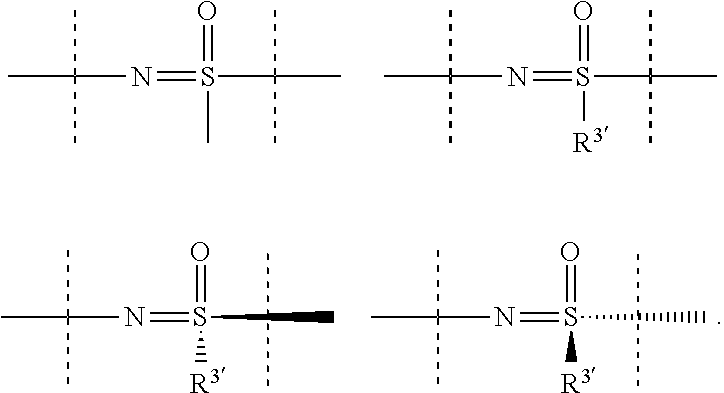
CS(=O)(=NC(C)(C)C)[R3].CS(=O)(=NC(C)(C)C)[R3].S(=O)(=NC(C)(C)C)(C)C(C)(C)C.S(=O)(=NC(C)(C)C)([R3])C(C)(C)C
